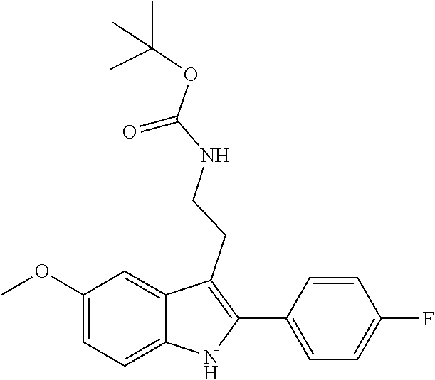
COC1=CC=C2C(=C1)C(CCNC(OC(C)(C)C)=O)=C(C1=CC=C(F)C=C1)N2
